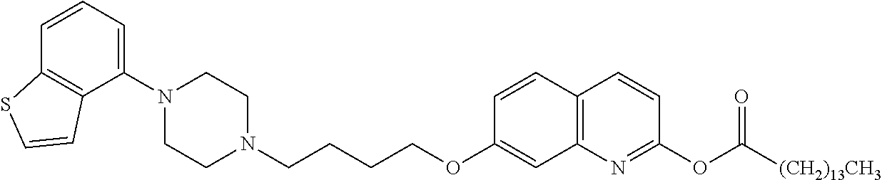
C1(N2CCN(CCCCOC3=CC4=C(C=C3)C=CC(OC([(CH2)13CH3])=O)=N4)CC2)=CC=CC2=C1C=CS2
